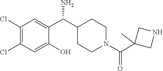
C1(O)=CC(Cl)=C(Cl)C=C1C(N)C1CCN(C(=O)C2(C)CNC2)CC1
